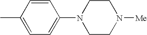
CC1=CC=C(N2CCN([Me])CC2)C=C1
